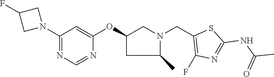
C1(OC2=CC(N3CC(F)C3)=NC=N2)CC(C)N(CC2=C(F)N=C(NC(=O)C)S2)C1
